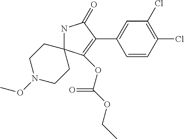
N1C2(C(OC(OCC)=O)=C(C3=CC(Cl)=C(Cl)C=C3)C1=O)CCN(OC)CC2
